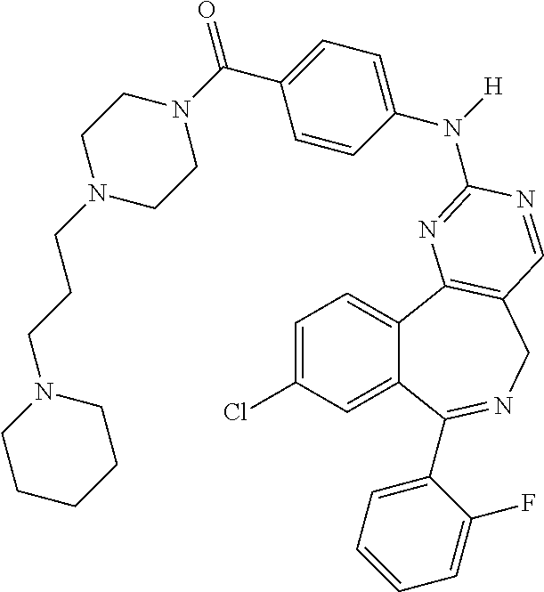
C1=C(Cl)C=C2C(=C1)C1=C(CN=C2C2=CC=CC=C2F)C=NC(N(C2=CC=C(C(=O)N3CCN(CCCN4CCCCC4)CC3)C=C2)[H])=N1
